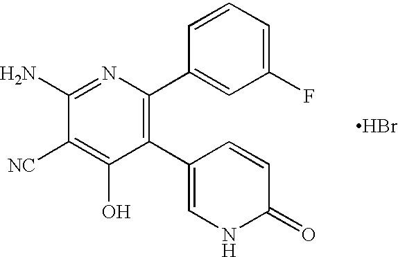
C1(C2=CNC(=O)C=C2)=C(C2=CC(F)=CC=C2)N=C(N)C([NC])=C1O.Br
